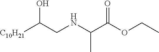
[C10H21]C(CNC(C(OCC)=O)C)O
